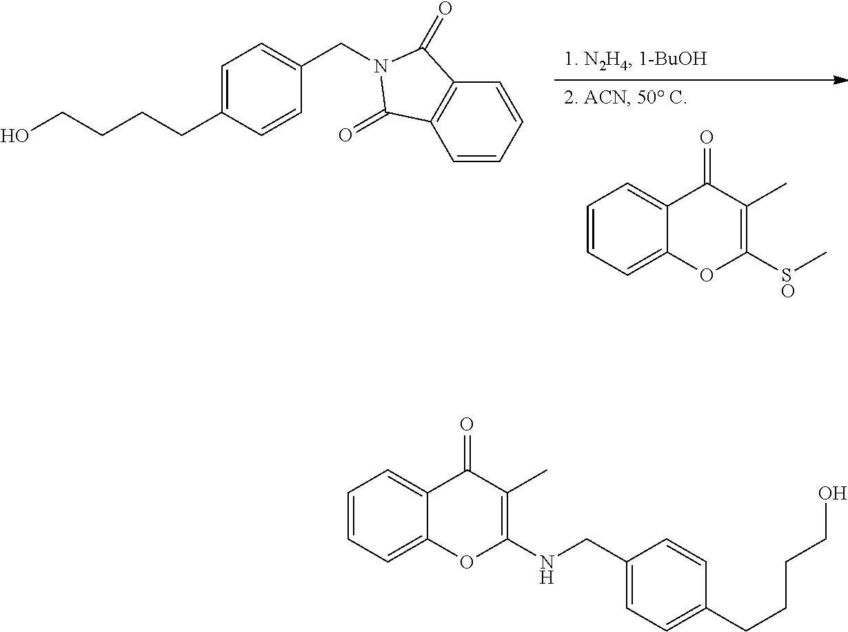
C1=CC=C2C(=C1)C(=O)C(C)=C([SO]C)O2.C1=C(CCCCO)C=CC(CN2C(=O)C3=C(C=CC=C3)C2=O)=C1.C1=CC=C2C(=C1)C(=O)C(C)=C(NCC1=CC=C(CCCCO)C=C1)O2
